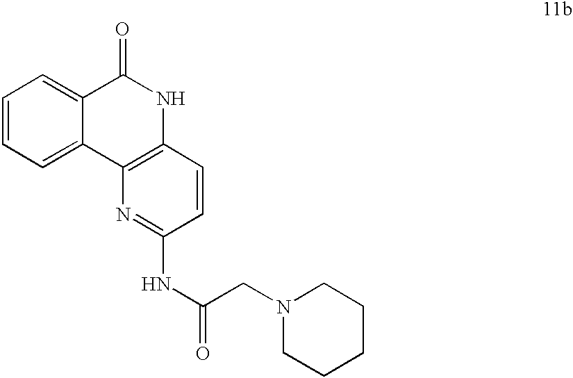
C1=CC=C2C(=C1)C(=O)NC1=C2N=C(NC(CN2CCCCC2)=O)C=C1
